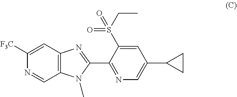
C1([F3C])=CC2=C(C=N1)N(C)C(C1=NC=C(C3CC3)C=C1S(CC)(=O)=O)=N2
